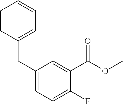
C1=CC(CC2=CC=C(F)C(C(OC)=O)=C2)=CC=C1
